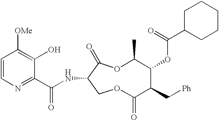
C1=CN=C(C(NC2C(=O)OC(C)C(OC(C3CCCCC3)=O)C(C[Ph])C(=O)OC2)=O)C(O)=C1[OMe]
